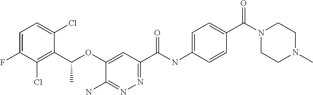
C1=C(F)C(Cl)=C(C(OC2=CC(C(NC3=CC=C(C(N4CCN(C)CC4)=O)C=C3)=O)=NN=C2N)C)C(Cl)=C1
